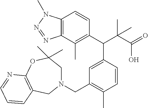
C1(C(C(C(=O)O)(C)C)C2=CC(CN3CC(C)(C)OC4=C(C3)C=CC=N4)=C(C)C=C2)=C(C)C2=C(C=C1)N(C)N=N2
